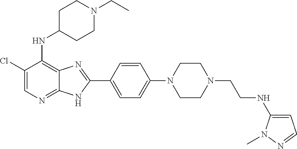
C1(Cl)=CN=C2C(=C1NC1CCN(CC)CC1)N=C(C1=CC=C(N3CCN(CCNC4=CC=NN4C)CC3)C=C1)N2
